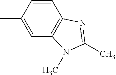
C1=C(C)C=CC2=C1N(C)C(C)=N2
